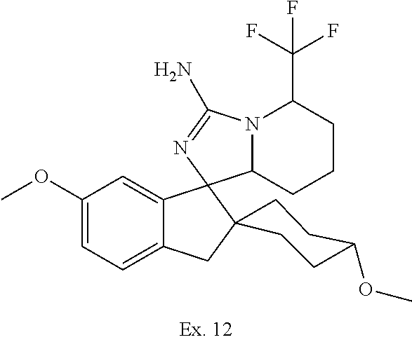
COC1=CC=C2C(=C1)C1(C3N(C(C(F)(F)F)CCC3)C(N)=N1)C1(C2)CCC(OC)CC1
